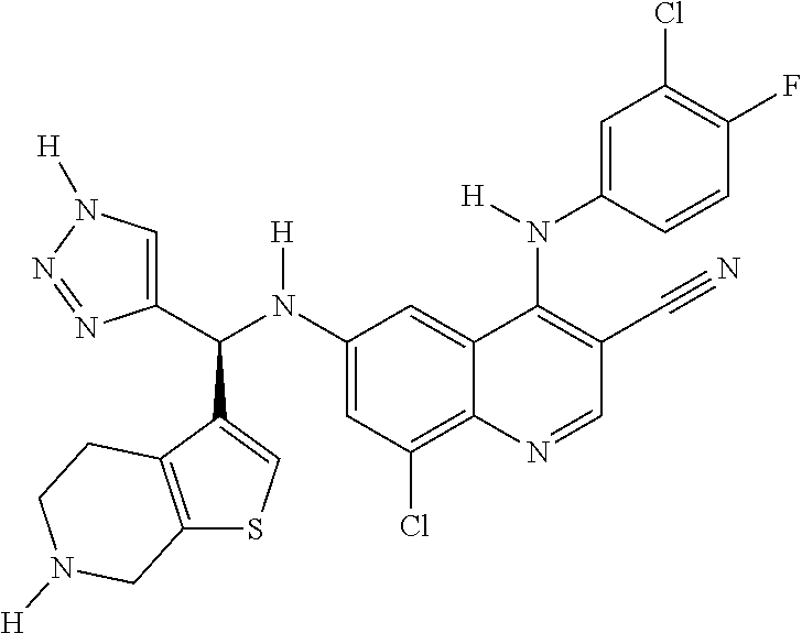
C1(N(C(C2=CN([H])N=N2)C2=CSC3=C2CCN([H])C3)[H])=CC(Cl)=C2C(=C1)C(N([H])C1=CC(Cl)=C(F)C=C1)=C(C#N)C=N2
